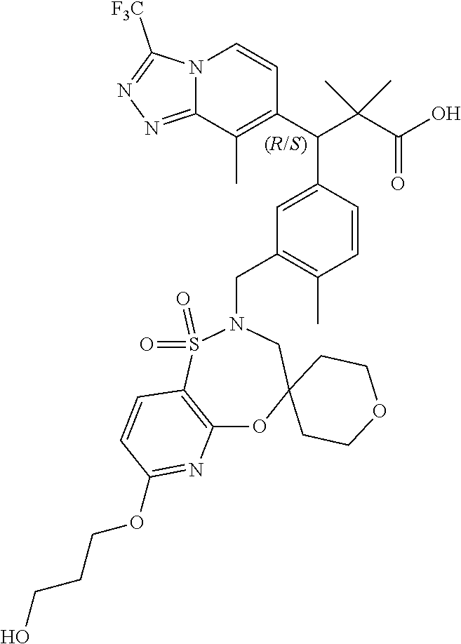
C1=C(C(C(C(O)=O)(C)C)C2=C(C)C3=NN=C([F3C])N3C=C2)C=CC(C)=C1CN1S(=O)(=O)C2=C(OC3(C1)CCOCC3)N=C(OCCCO)C=C2
